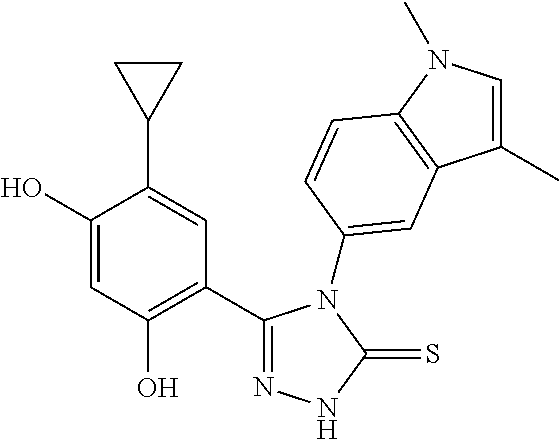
C1(C2=C(O)C=C(O)C(C3CC3)=C2)=NNC(=S)N1C1=CC2=C(N(C)C=C2C)C=C1
